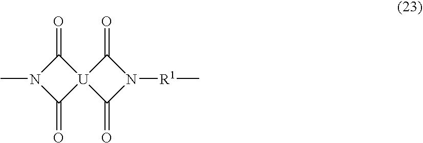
C1(=O)N(C)C(=O)[U]12C(=O)N([R1]C)C2=O
